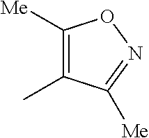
C1([Me])=C(C)C([Me])=NO1
